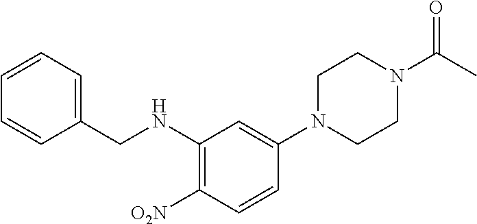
C1=CC=CC=C1CNC1=C([O2N])C=CC(N2CCN(C(=O)C)CC2)=C1
